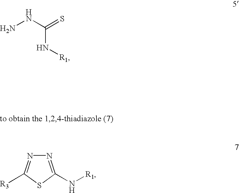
NNC(=S)N[R1].N1=C(N[R1])SC([R3])=N1
